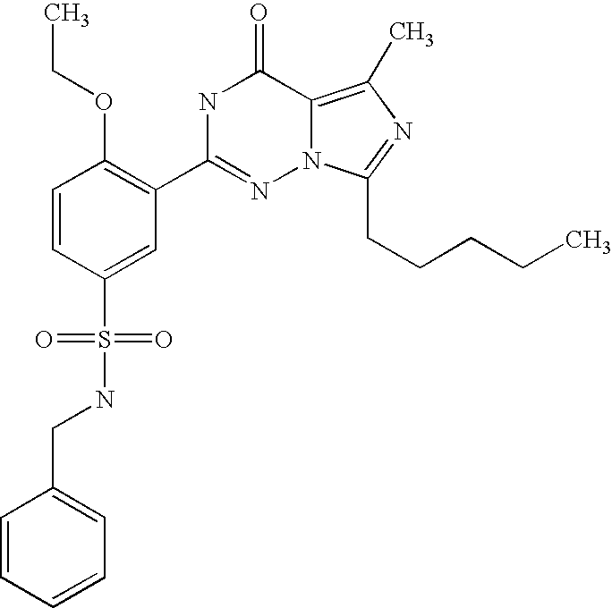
C1=CC(S(NCC2=CC=CC=C2)(=O)=O)=CC(C2=NN3C(=C(C)N=C3CCCCC)C(=O)N2)=C1OCC
